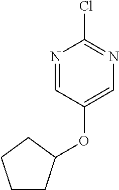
C1CC(OC2=CN=C(Cl)N=C2)CC1
